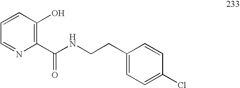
C1=CC=NC(C(NCCC2=CC=C(Cl)C=C2)=O)=C1O
